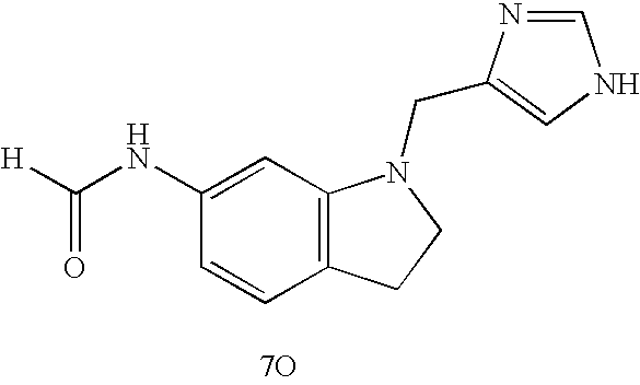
C1(NC([H])=O)=CC2=C(C=C1)CCN2CC1=CNC=N1.[7O]
